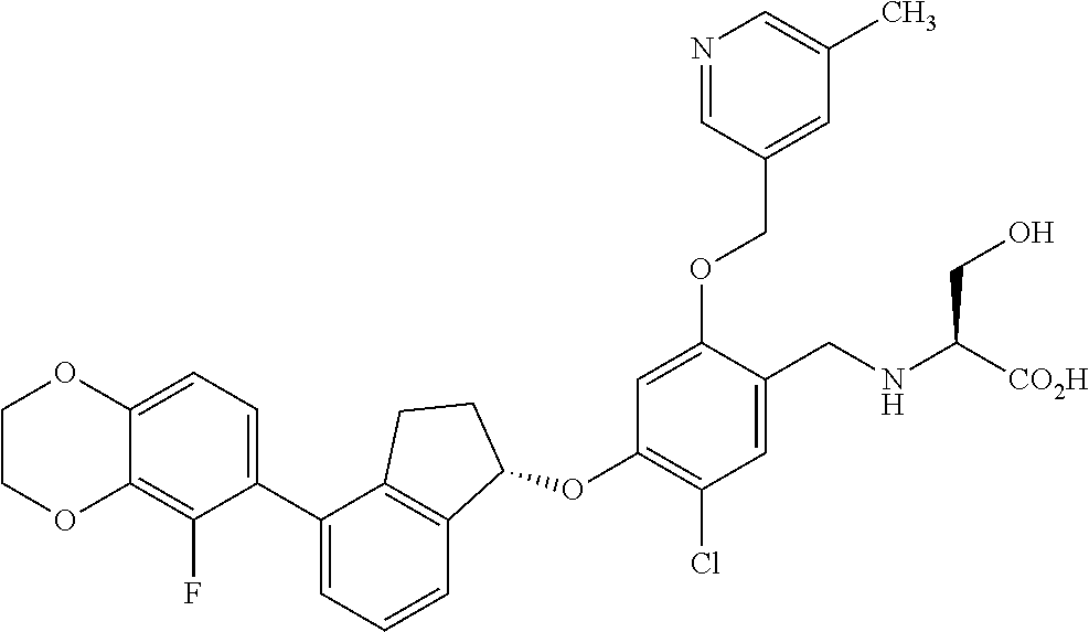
C1(C2=CC=CC3=C2CCC3OC2=C(Cl)C=C(CNC([CO2H])CO)C(OCC3=CC(C)=CN=C3)=C2)=CC=C2C(=C1F)OCCO2
